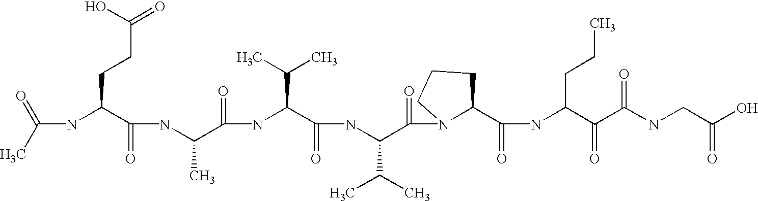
C(NC(C(NC(C(=O)NC(C(=O)NC(C(=O)N1C(C(=O)NC(C(=O)C(NCC(O)=O)=O)CCC)CCC1)C(C)C)C(C)C)C)=O)CCC(=O)O)(C)=O
